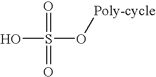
OS(O[Poly-cycle])(=O)=O
